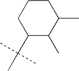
C1(C(C)(C)C)C(C)C(C)CCC1
